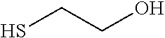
C(S)CO
